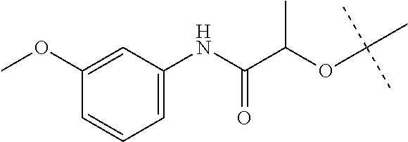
C1=C(NC(C(C)OC(C)(C)C)=O)C=C(OC)C=C1
